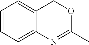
C12=CC=CC=C1N=C(C)OC2
